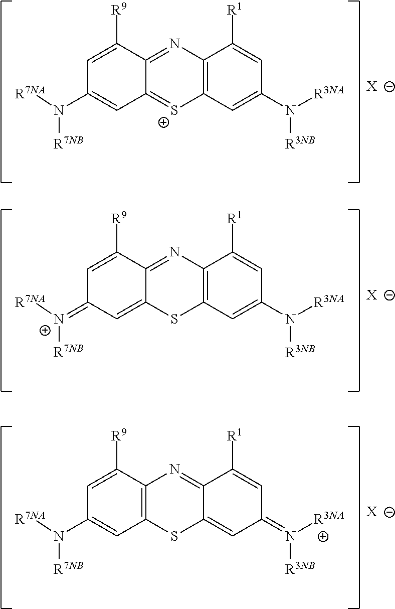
[X].[R7NA][N+](=C1C=C2C(=NC3=C(S2)C=C(N([R3NB])[R3NA])C=C3[R1])C([R9])=C1)[R7NB].[X].[R7NA]N(C1=CC2=C(C([R9])=C1)N=C1C(=CC(=N([R3NB])[R3NA])C=C1[R1])S2)[R7NB].[X].[R7NA]N(C1=CC2=[S+]C3=C(N=C2C([R9])=C1)C([R1])=CC(N([R3NB])[R3NA])=C3)[R7NB]
